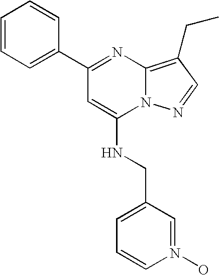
C1(C2=NC3=C(CC)C=NN3C(NCC3=CC=CN(O)=C3)=C2)=CC=CC=C1
